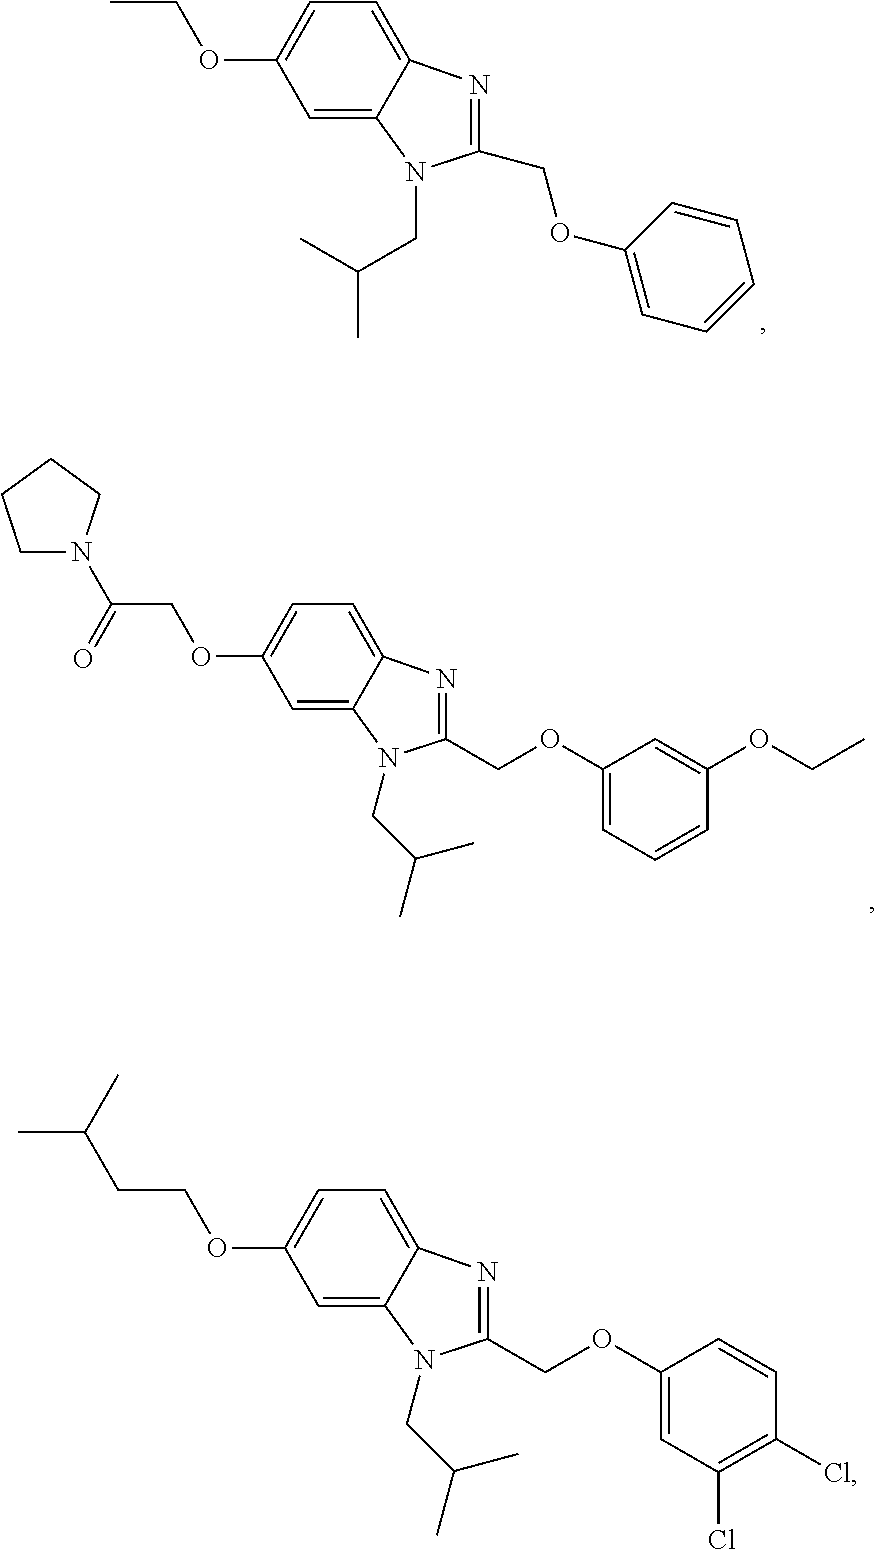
C1=C2C(=CC=C1OCC)N=C(COC1=CC=CC=C1)N2CC(C)C.C1=C2C(=CC=C1OCC(=O)N1CCCC1)N=C(COC1=CC=CC(OCC)=C1)N2CC(C)C.C1=C2C(=CC=C1OCCC(C)C)N=C(COC1=CC(Cl)=C(Cl)C=C1)N2CC(C)C
